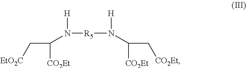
[R5](N(C([CO2Et])C[CO2Et])[H])N(C([CO2Et])C[EtO2C])[H]
